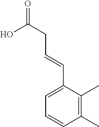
C1(C=CCC(=O)O)=CC=CC(C)=C1C
